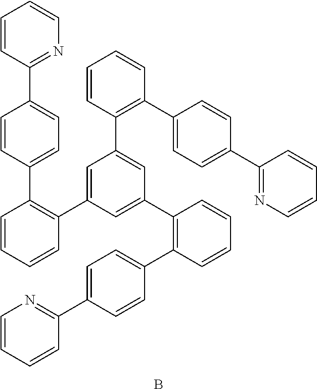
C1=CC=CC(C2=CC(C3=C(C4=CC=C(C5=NC=CC=C5)C=C4)C=CC=C3)=CC(C3=C(C4=CC=C(C5=NC=CC=C5)C=C4)C=CC=C3)=C2)=C1C1=CC=C(C2=NC=CC=C2)C=C1.B
